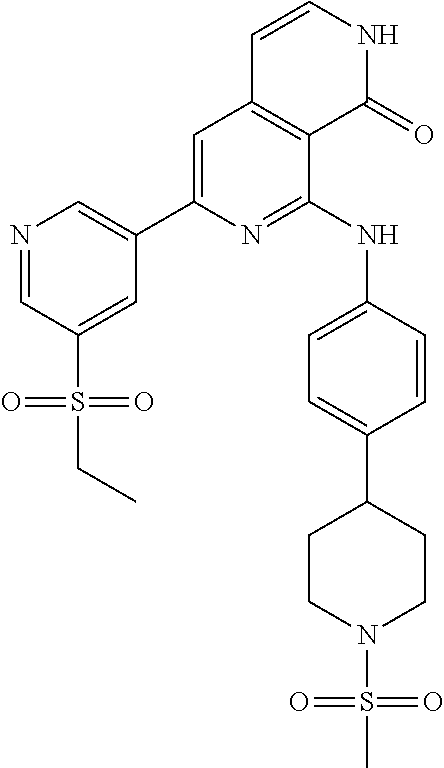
C1=C(C2=CN=CC(S(=O)(=O)CC)=C2)N=C(NC2=CC=C(C3CCN(S(C)(=O)=O)CC3)C=C2)C2=C1C=CNC2=O
